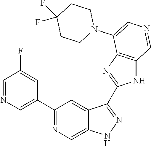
C1(C2=CN=CC(F)=C2)=NC=C2C(=C1)C(C1=NC3=C(N1)C=NC=C3N1CCC(F)(F)CC1)=NN2
